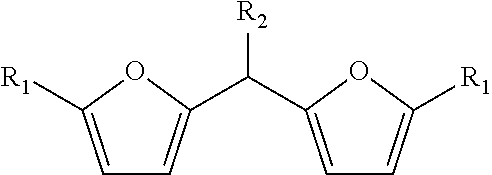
C1=C([R1])OC(C([R2])C2=CC=C([R1])O2)=C1
